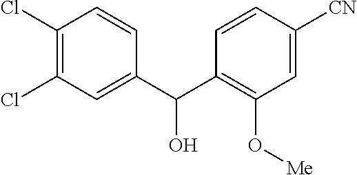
C1(Cl)=C(Cl)C=C(C(C2=C(O[Me])C=C([CN])C=C2)O)C=C1
